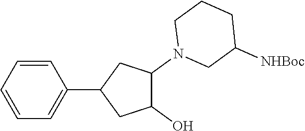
C1=CC=CC=C1C1CC(O)C(N2CC([NHBoc])CCC2)C1
